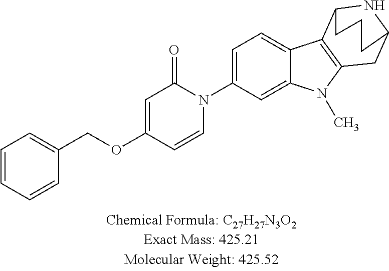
C1=CC=CC(COC2=CC(=O)N(C3=CC=C4C(=C3)N(C)C3=C4C4NC(C3)CCC4)C=C2)=C1
